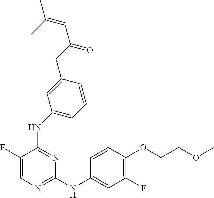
N(C1=NC=C(F)C(NC2=CC=CC(CC(=O)C=C(C)C)=C2)=N1)C1=CC(F)=C(OCCOC)C=C1
